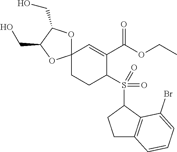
C12(CCC(S(C3CCC4=C3C(Br)=CC=C4)(=O)=O)C(C(OCC)=O)=C1)OC(CO)C(CO)O2
